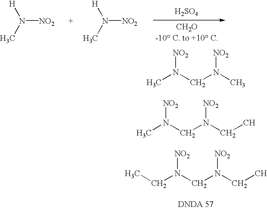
N([NO2])(C)[H].N([NO2])(C)[H].[H2SO4].CN([NO2])CN([NO2])C.CN([NO2])CN([NO2])CC.C(C)N([NO2])CN([NO2])CC
